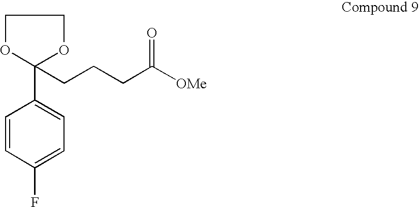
C1(C2(CCCC([OMe])=O)OCCO2)=CC=C(F)C=C1
